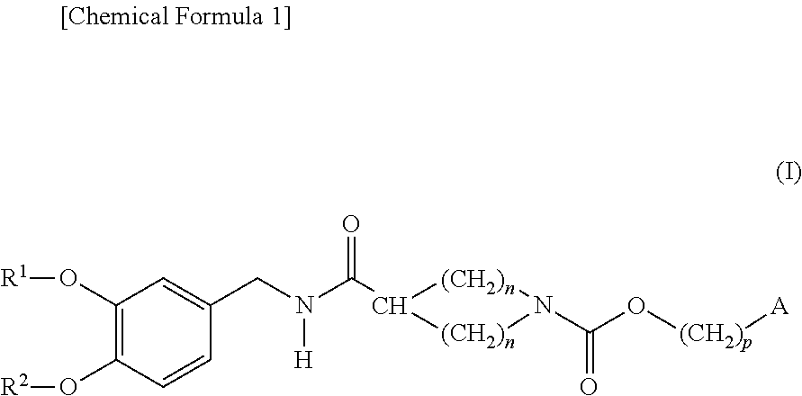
C1(O[R1])=C(O[R2])C=CC(CN(C(C2[(CH2)n]N(C(O[(CH2)p][A])=O)[(CH2)n]2)=O)[H])=C1
